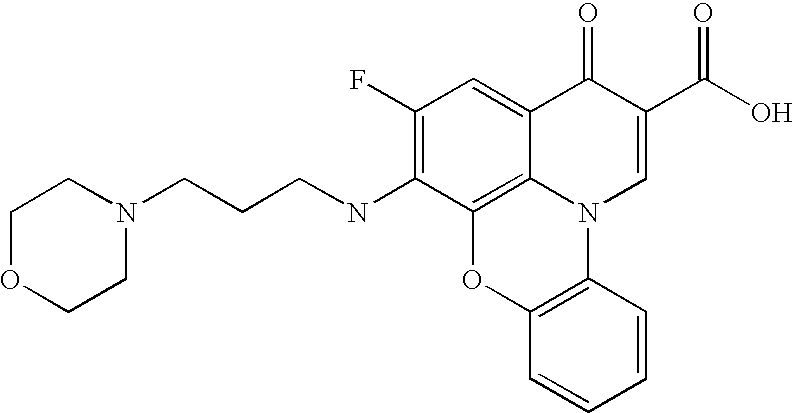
C1(F)=C(NCCCN2CCOCC2)C2=C3C(=C1)C(=O)C(C(O)=O)=CN3C1=C(O2)C=CC=C1
